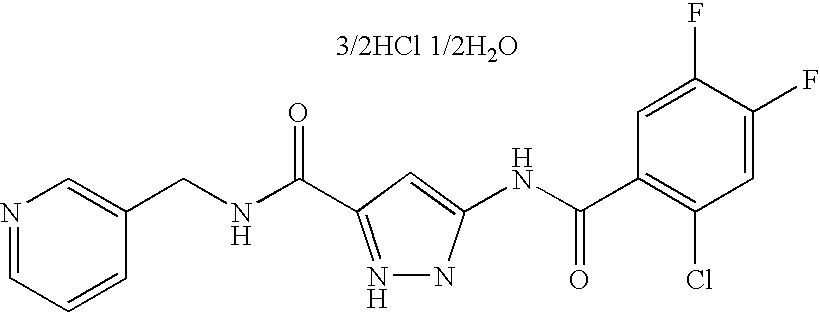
C(NC(=O)C1=NNC(NC(C2=C(Cl)C=C(F)C(F)=C2)=O)=C1)C1=CN=CC=C1.[3/2HCl 1/2H2O]
